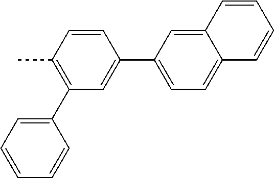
C1(C2=CC=CC=C2)=C(C)C=CC(C2=CC=C3C(=C2)C=CC=C3)=C1
